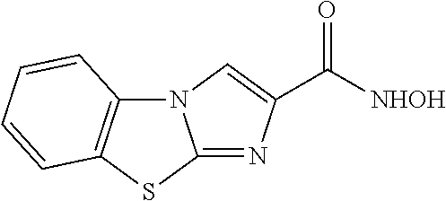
C12=NC(C(=O)[NHOH])=CN1C1=C(S2)C=CC=C1
